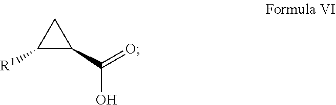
C1([R1])C(C(=O)O)C1
